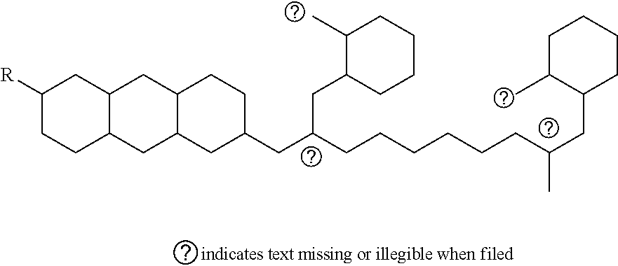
C1([R])CCC2C(C1)CC1C(C2)CC(CC(CC2CCCCC2C)CCCCCCC(CC2C(C)CCCC2)C)CC1
